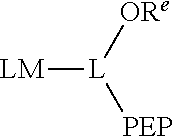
[LM][L]([ORe])[PEP]
